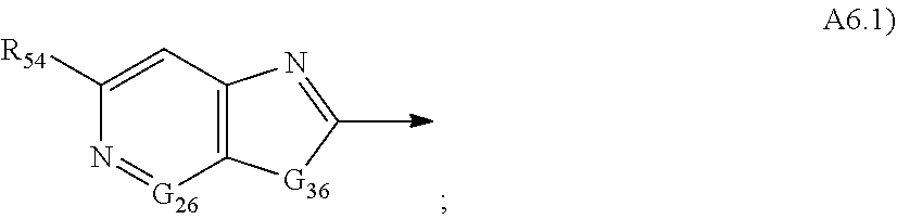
C12=C(C=C([R54])N=[G26]1)N=C[G36]2
